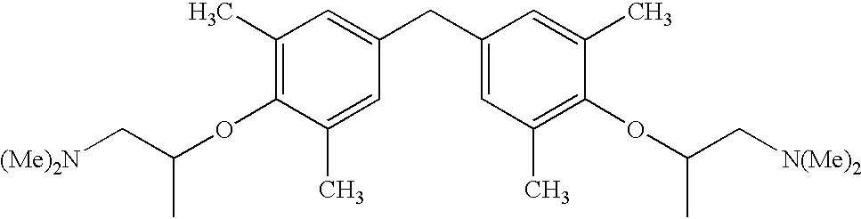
C1(C)=C(OC(C[(Me)2N])C)C(C)=CC(CC2=CC(C)=C(OC(C[N(Me)2])C)C(C)=C2)=C1
